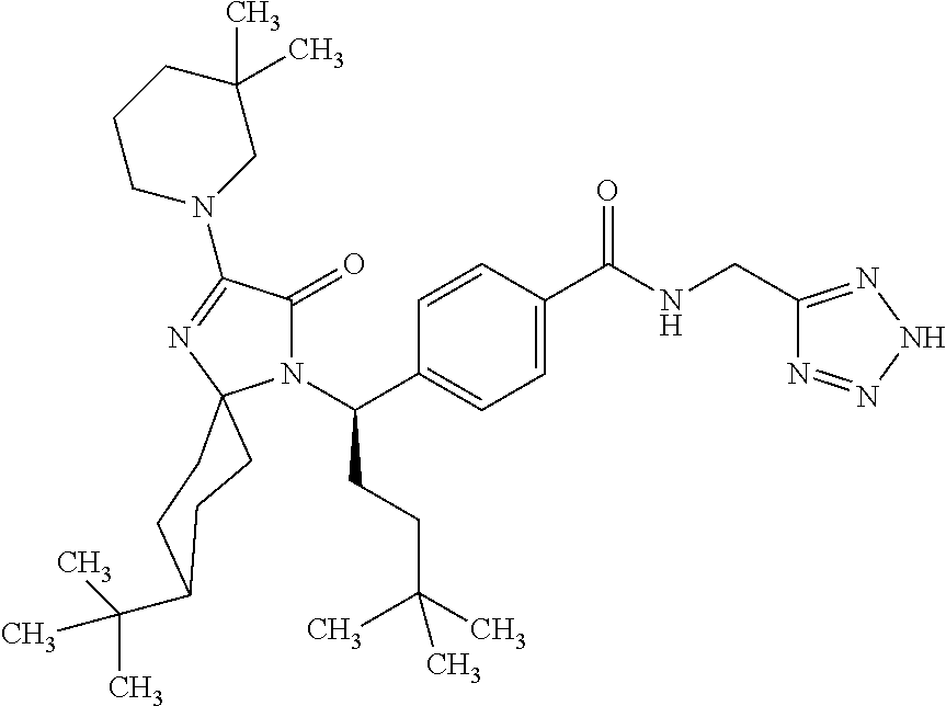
N1(C(C2=CC=C(C(NCC3=NNN=N3)=O)C=C2)CCC(C)(C)C)C(=O)C(N2CC(C)(C)CCC2)=NC12CCC(C(C)(C)C)CC2
